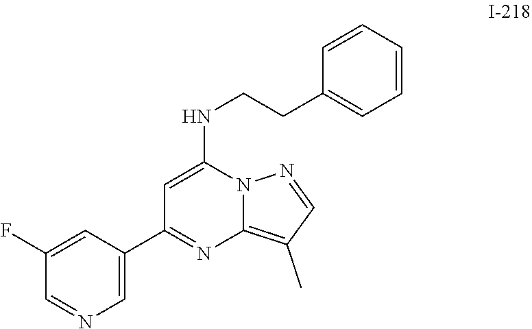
C1=C(C2=NC3=C(C)C=NN3C(NCCC3=CC=CC=C3)=C2)C=C(F)C=N1
